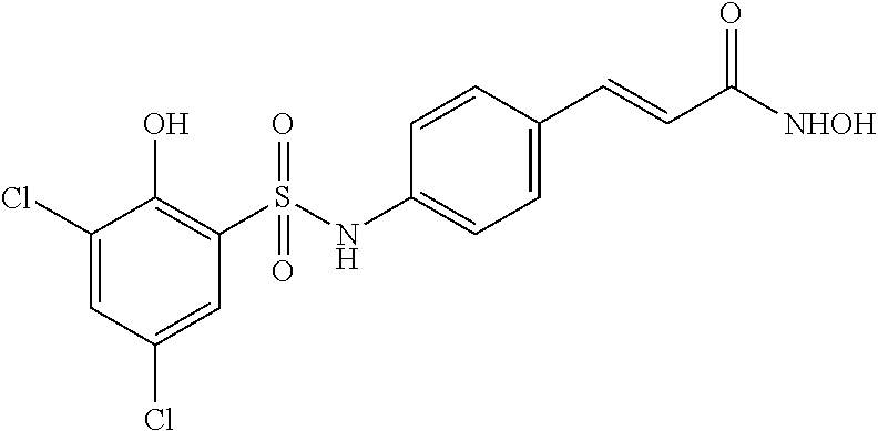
C1(Cl)=CC(Cl)=CC(S(NC2=CC=C(C=CC([NHOH])=O)C=C2)(=O)=O)=C1O
